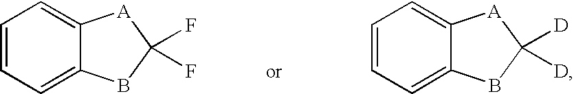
C1=CC=C2C(=C1)[A]C(F)(F)B2.C1=CC=C2C(=C1)[A]C([D])([D])B2
